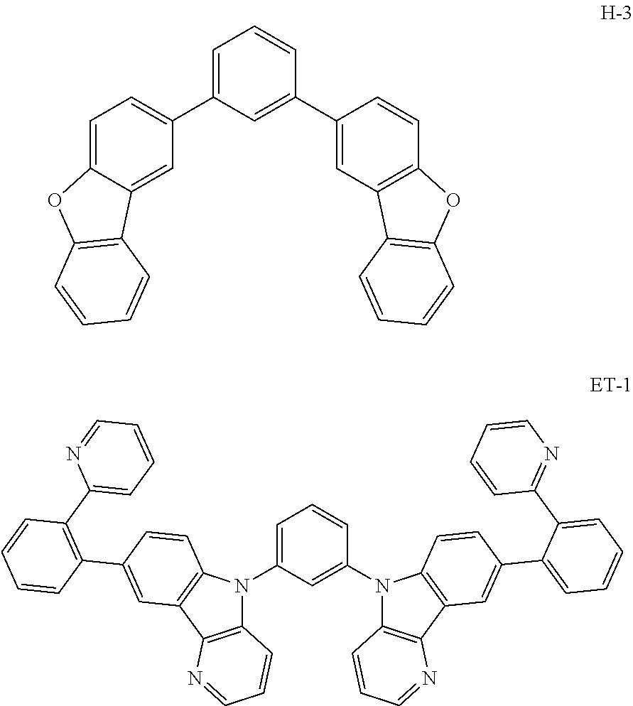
C1=C(C2=CC=C3C(=C2)C2=C(O3)C=CC=C2)C=C(C2=CC3=C(C=C2)OC2=C3C=CC=C2)C=C1.C1=C(N2C3=C(C4=C2C=CC(C2=C(C5=CC=CC=N5)C=CC=C2)=C4)N=CC=C3)C=C(N2C3=C(C4=C2C=CC(C2=CC=CC=C2C2=NC=CC=C2)=C4)N=CC=C3)C=C1
